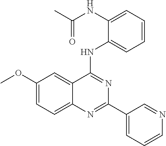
C1(OC)=CC=C2C(=C1)C(NC1=CC=CC=C1NC(C)=O)=NC(C1=CC=CN=C1)=N2
